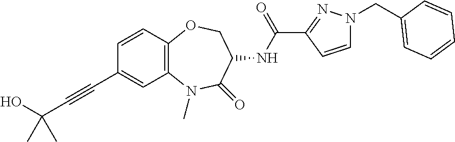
C(#CC1=CC2=C(C=C1)OCC(NC(C1=NN(CC3=CC=CC=C3)C=C1)=O)C(=O)N2C)C(O)(C)C
